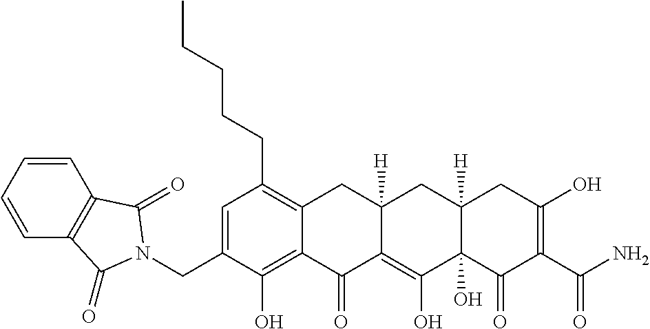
C1=C(CN2C(=O)C3=C(C=CC=C3)C2=O)C(O)=C2C(=C1CCCCC)CC1([H])C(=C(O)C3(O)C([H])(C1)CC(O)=C(C(N)=O)C3=O)C2=O
